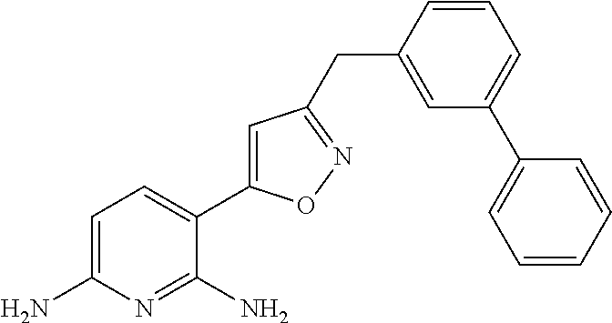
C1=C(N)N=C(N)C(C2=CC(CC3=CC(C4=CC=CC=C4)=CC=C3)=NO2)=C1
